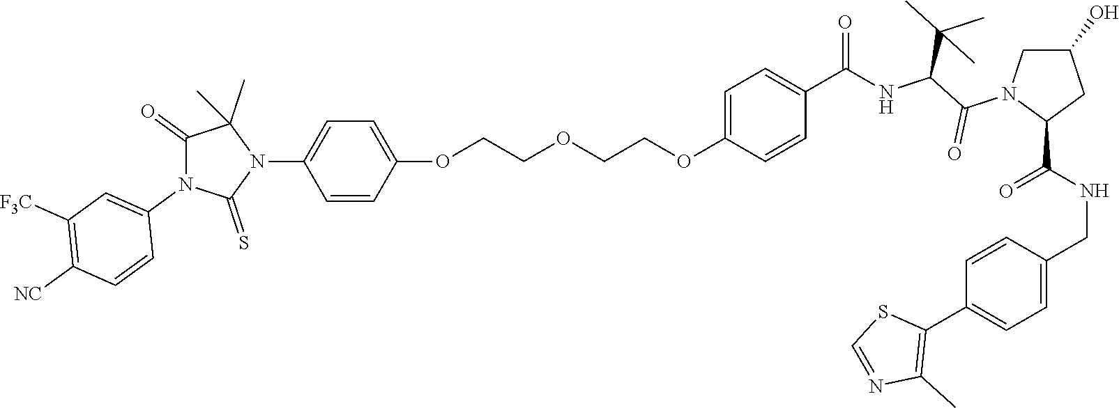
C(OCCOC1=CC=C(N2C(C)(C)C(=O)N(C3=CC([F3C])=C([NC])C=C3)C2=S)C=C1)COC1=CC=C(C(=O)NC(C(N2C(C(NCC3=CC=C(C4=C(C)N=CS4)C=C3)=O)CC(O)C2)=O)C(C)(C)C)C=C1
